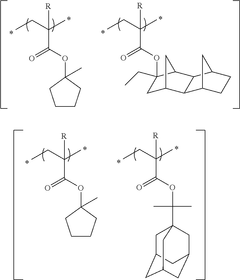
C(C(CC)(C)[R])(OC1(C)CCCC1)=O.C(C(CC)(C)[R])(OC1(CC)CC2CC1C1C2C2CCC1C2)=O.C(C(CC)(C)[R])(OC1(C)CCCC1)=O.C(C(CC)(C)[R])(OC(C)(C)C12CC3CC(CC(C1)C3)C2)=O
